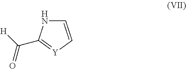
N1C=C[Y]=C1C(=O)[H]
